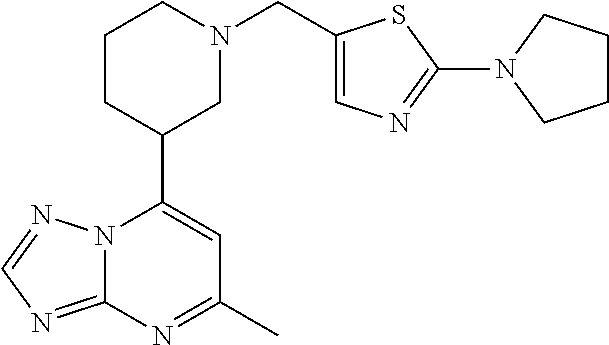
N12C(=NC=N1)N=C(C)C=C2C1CN(CC2=CN=C(N3CCCC3)S2)CCC1
